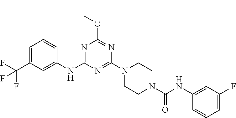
C1=C(C(F)(F)F)C=C(NC2=NC(OCC)=NC(N3CCN(C(=O)NC4=CC(F)=CC=C4)CC3)=N2)C=C1
